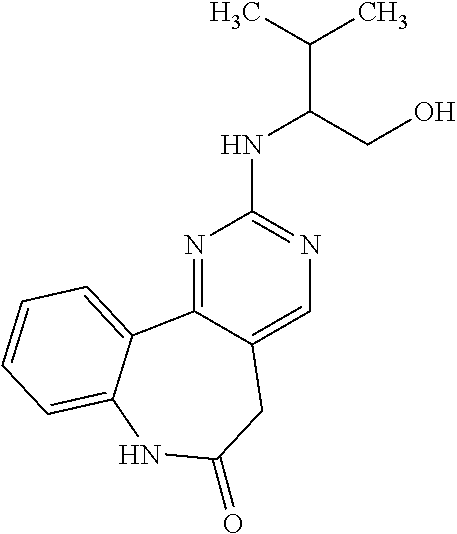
N1=C2C(=CN=C1NC(C(C)C)CO)CC(=O)NC1=CC=CC=C21
